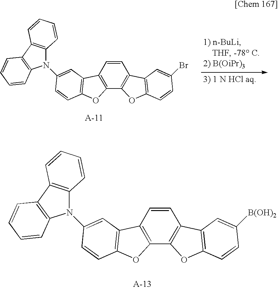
C1=CC2=C(C3=C1C1=C(O3)C=CC([B(OH)2])=C1)OC1=C2C=C(N2C3=C(C4=C2C=CC=C4)C=CC=C3)C=C1.C1=CC2=C(C3=C1C1=C(O3)C=CC(Br)=C1)OC1=C2C=C(N2C3=C(C4=C2C=CC=C4)C=CC=C3)C=C1
